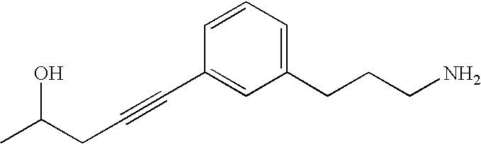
C1(CCCN)=CC=CC(C#CCC(C)O)=C1
